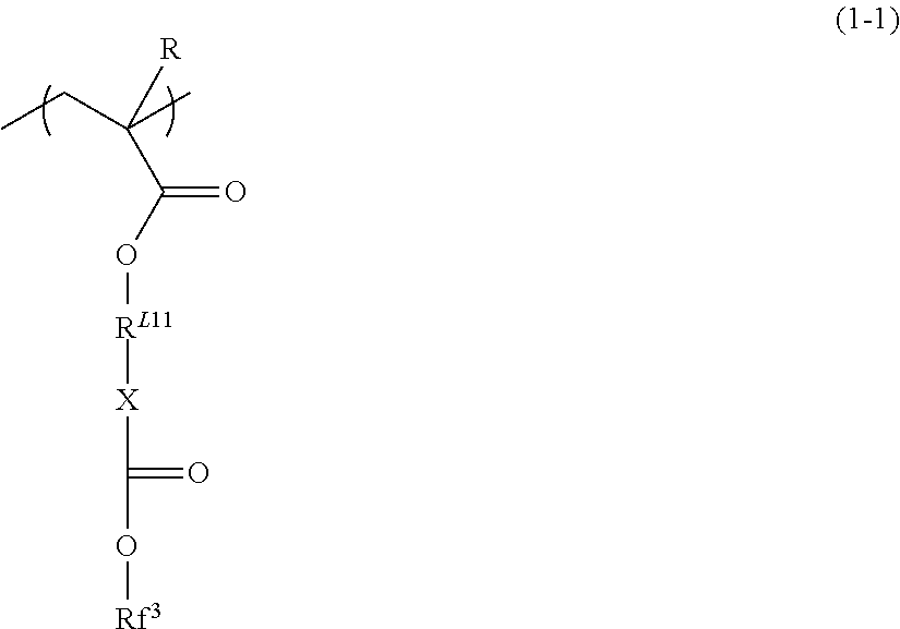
[R]C(CC)(C)C(O[RL11][X]C(O[Rf3])=O)=O
